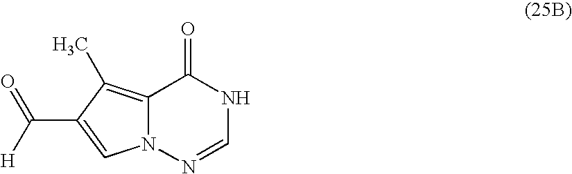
C12=C(C)C(C(=O)[H])=CN1N=CNC2=O
